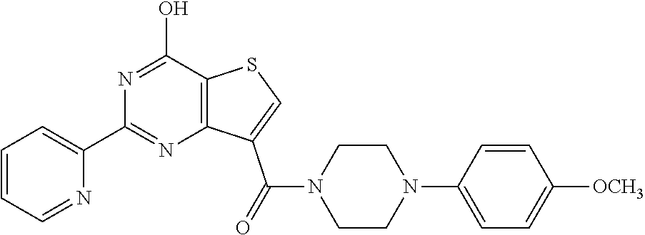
C1=CC=NC(C2=NC3=C(C(O)=N2)SC=C3C(N2CCN(C3=CC=C([OCH3])C=C3)CC2)=O)=C1
